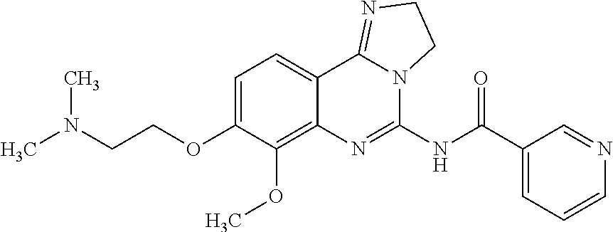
C(COC1=CC=C2C(=C1OC)N=C(NC(C1=CC=CN=C1)=O)N1C2=NCC1)N(C)C
